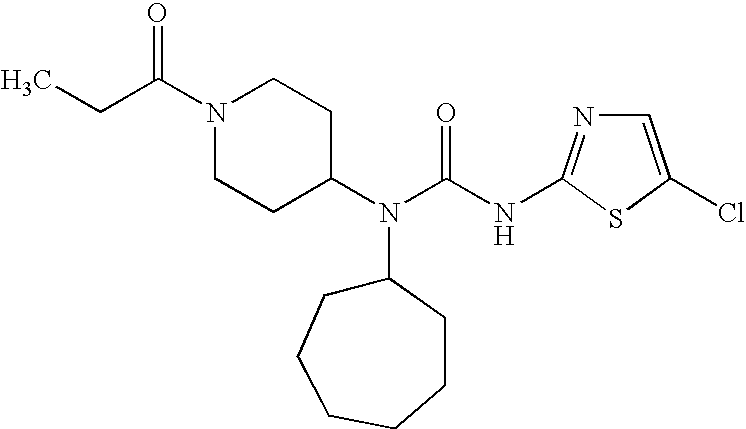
C1=C(Cl)SC(NC(N(C2CCN(C(CC)=O)CC2)C2CCCCCC2)=O)=N1
